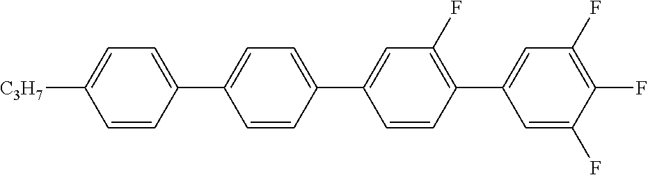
C1=CC(C2=CC=C(C3=CC(F)=C(C4=CC(F)=C(F)C(F)=C4)C=C3)C=C2)=CC=C1[C3H7]
